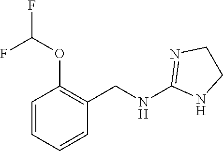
C1=CC=CC(CNC2=NCCN2)=C1OC(F)F
